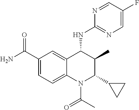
C1(C(N)=O)=CC=C2C(=C1)C(NC1=NC=C(F)C=N1)C(C)C(C1CC1)N2C(C)=O
